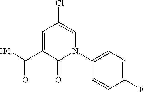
C1=C(C(O)=O)C(=O)N(C2=CC=C(F)C=C2)C=C1Cl
